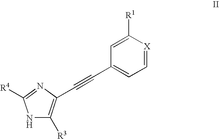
N1C([R3])=C(C#CC2=CC=[X]C([R1])=C2)N=C1[R4]
